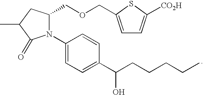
N1(C2=CC=C(C(CCCCC)O)C=C2)C(COCC2=CC=C([CO2H])S2)CC(C)C1=O
